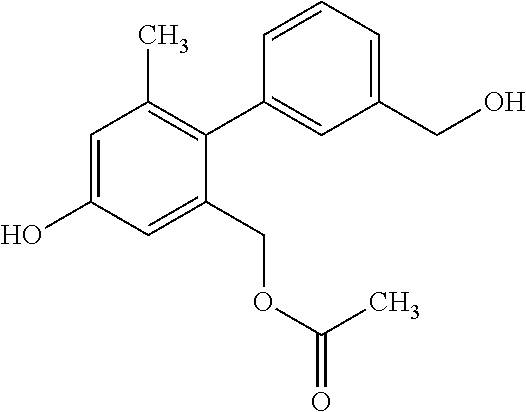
C1=C(O)C=C(COC(C)=O)C(C2=CC(CO)=CC=C2)=C1C
